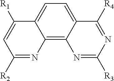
C12=C3C(=CC=C1C([R1])=CC([R2])=N2)C([R4])=NC([R3])=N3
